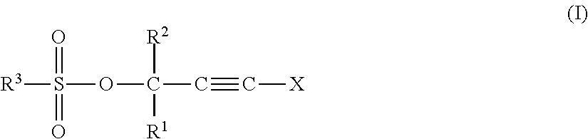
[R3]S(=O)(=O)OC([R2])([R1])C#C[X]
